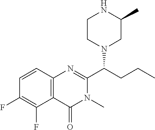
C1=CC2=C(C(F)=C1F)C(=O)N(C)C(C(CCC)N1CC(C)NCC1)=N2
